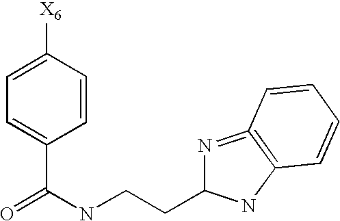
C1=C([X6])C=CC(C(=O)NCCC2N=C3=C(N2)C=CC=C3)=C1
